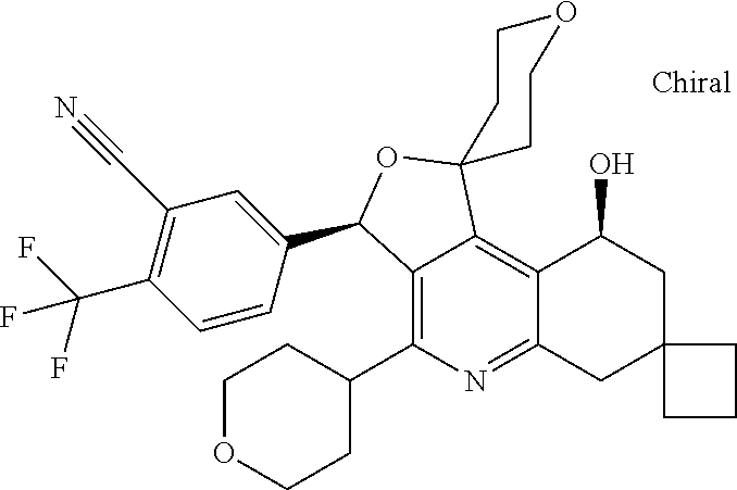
C1(C#N)=C(C(F)(F)F)C=CC(C2C3=C(C4CCOCC4)N=C4C(=C3C3(O2)CCOCC3)C(O)CC2(C4)CCC2)=C1
